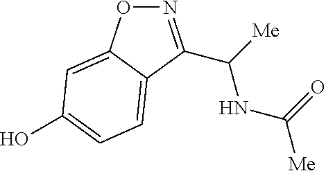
N1=C(C([Me])NC([Me])=O)C2=CC=C(O)C=C2O1
